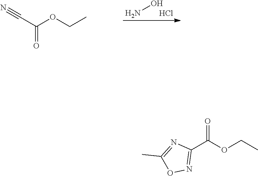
NO.Cl.O=C(C#N)OCC.O=C(OCC)C1=NOC(C)=N1
